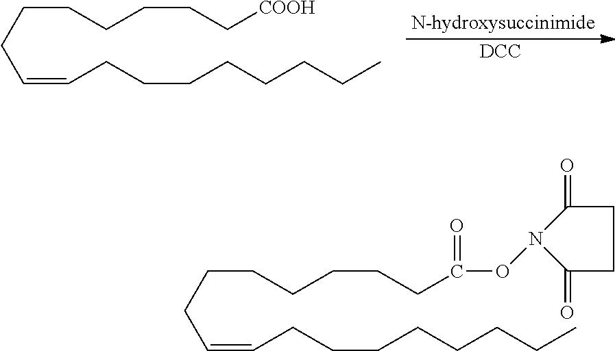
C(CC[COOH])CCCCC=CCCCCCCCC.[DCC].C(CCC(ON1C(=O)CCC1=O)=O)CCCCC=CCCCCCCCC
